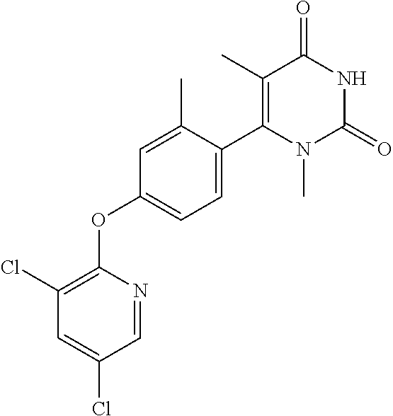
C1=NC(OC2=CC=C(C3=C(C)C(=O)NC(=O)N3C)C(C)=C2)=C(Cl)C=C1Cl
